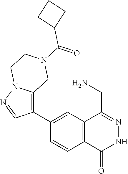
C1(C2=C3N(N=C2)CCN(C(=O)C2CCC2)C3)=CC2=C(C=C1)C(=O)NN=C2CN
